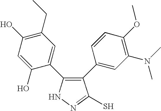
C1(C2=CC(N(C)C)=C(OC)C=C2)=C(C2=CC(CC)=C(O)C=C2O)NN=C1S
